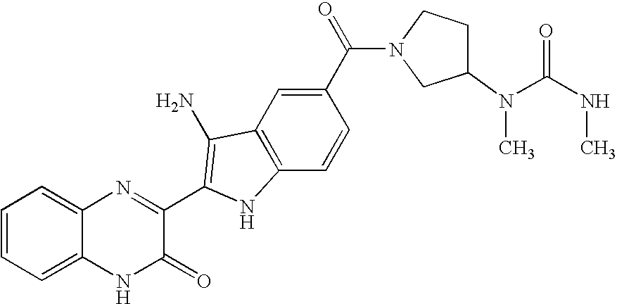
C1=C2C(=CC=C1)N=C(C1=C(N)C3=C(C=CC(C(=O)N4CC(N(C)C(NC)=O)CC4)=C3)N1)C(=O)N2
